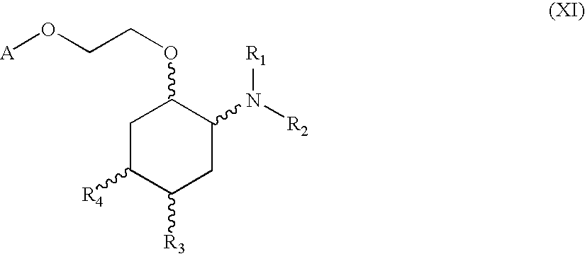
[A]OCCOC1CC([R4])C([R3])CC1N([R1])[R2]
